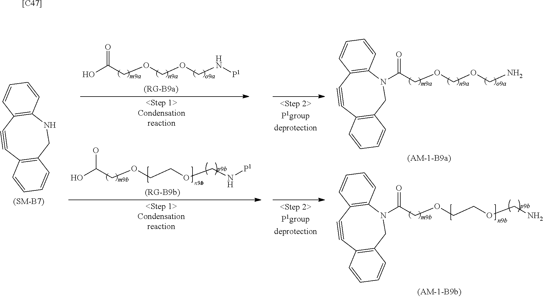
N1C2=C(C#CC3=C(C1)C=CC=C3)C=CC=C2.O=C(COCOCN[P1])O.OC(COCCOCN[P1])O.C12=C(C#CC3=C(CN1C(=O)COCOCN)C=CC=C3)C=CC=C2.C12=C(C#CC3=C(CN1C(=O)COCCOCN)C=CC=C3)C=CC=C2.[[C47]]
